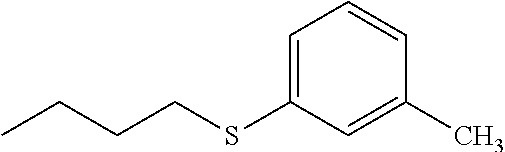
C1=C(SCCCC)C=C(C)C=C1
